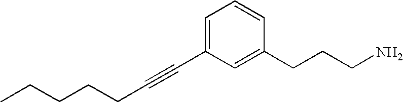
C(CCC)CC#CC1=CC=CC(CCCN)=C1
